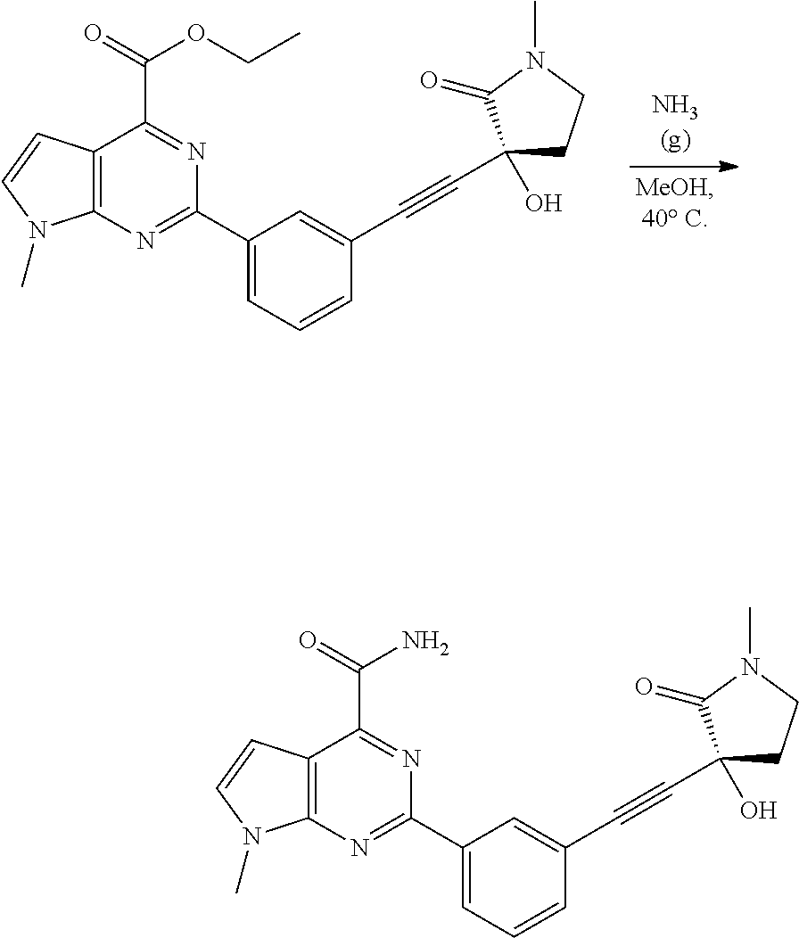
C12=C(N=C(C3=CC=CC(C#CC4(O)CCN(C)C4=O)=C3)N=C1C(OCC)=O)N(C)C=C2.C12=C(N=C(C3=CC=CC(C#CC4(O)CCN(C)C4=O)=C3)N=C1C(N)=O)N(C)C=C2
